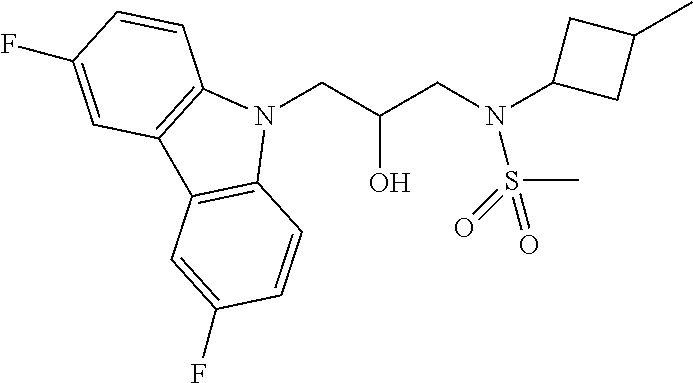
N1(CC(CN(C2CC(C)C2)S(C)(=O)=O)O)C2=C(C3=C1C=CC(F)=C3)C=C(F)C=C2
